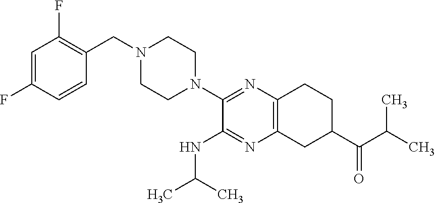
C1=C(F)C=CC(CN2CCN(C3=NC4=C(N=C3NC(C)C)CC(C(=O)C(C)C)CC4)CC2)=C1F
